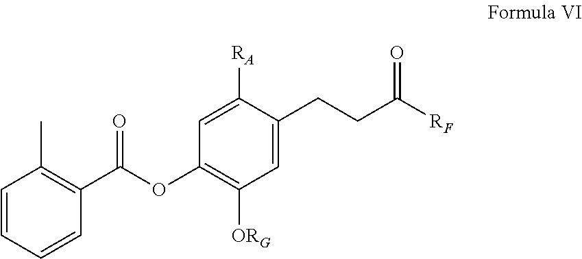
CC1=C(C(=O)OC2=C([ORG])C=C(CCC([RF])=O)C([RA])=C2)C=CC=C1
